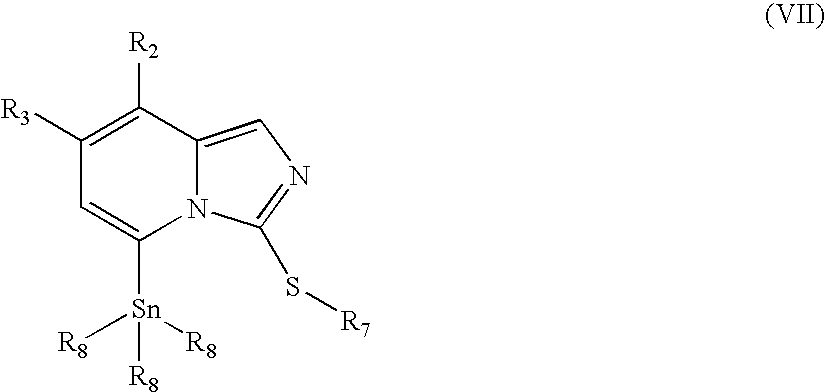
C1([R3])=C([R2])C2=CN=C(S[R7])N2C([Sn]([R8])([R8])[R8])=C1
